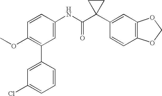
C1=C(NC(C2(C3=CC4=C(C=C3)OCO4)CC2)=O)C=CC(OC)=C1C1=CC(Cl)=CC=C1
